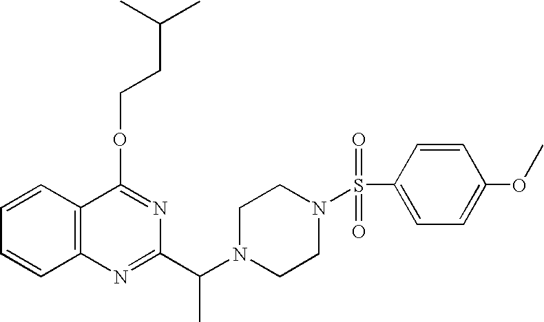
C1=CC2=C(C=C1)N=C(C(N1CCN(S(C3=CC=C(OC)C=C3)(=O)=O)CC1)C)N=C2OCCC(C)C
